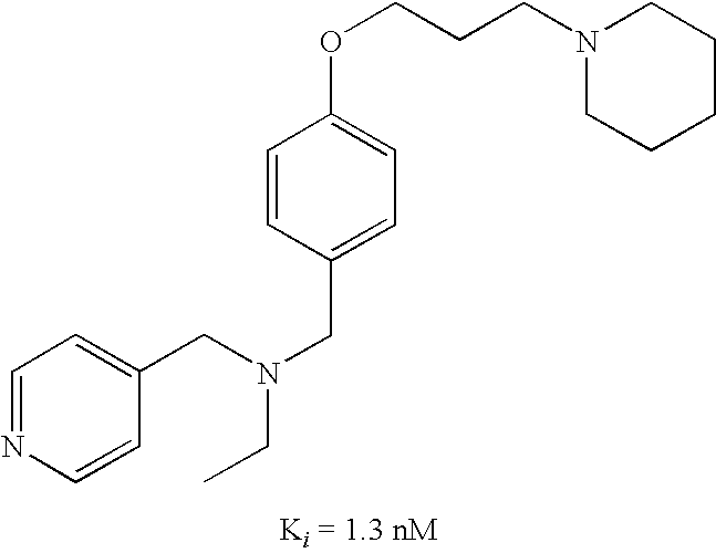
C1=CC(OCCCN2CCCCC2)=CC=C1CN(CC1=CC=NC=C1)CC
